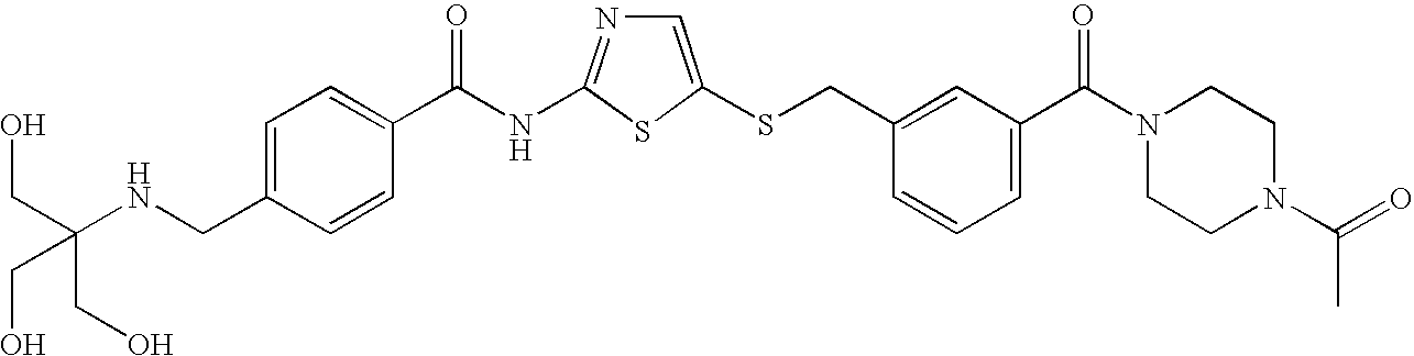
C1=C(SCC2=CC(C(N3CCN(C(=O)C)CC3)=O)=CC=C2)SC(NC(=O)C2=CC=C(CNC(CO)(CO)CO)C=C2)=N1
